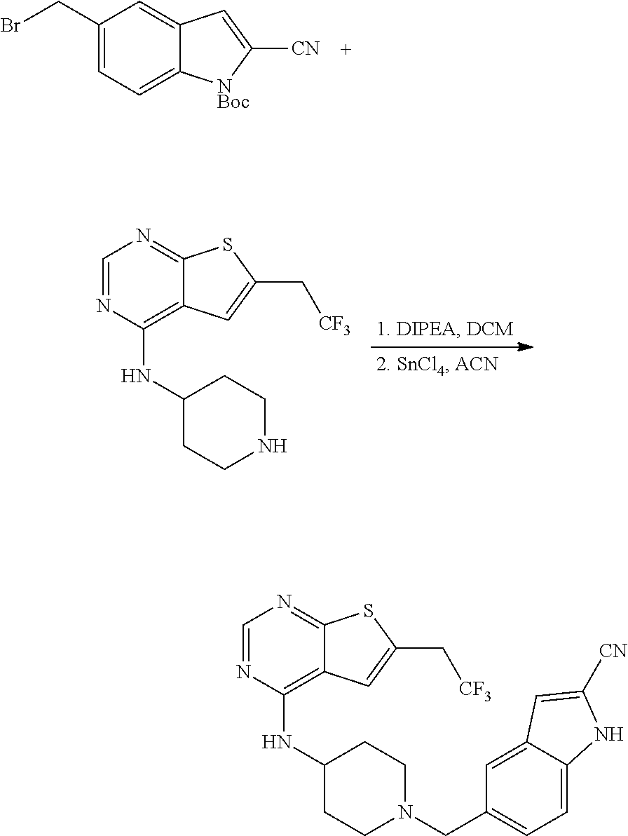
C1=NC(NC2CCNCC2)=C2C(=N1)SC(C[CF3])=C2.C1(CBr)=CC=C2C(=C1)C=C([CN])[NBoc]2.C1=NC(NC2CCN(CC3=CC=C4C(=C3)C=C([CN])N4)CC2)=C2C(=N1)SC(C[CF3])=C2
